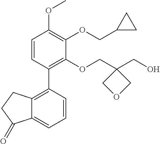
C1=CC(C2=C3C(=CC=C2)C(=O)CC3)=C(OCC2(CO)COC2)C(OCC2CC2)=C1OC
